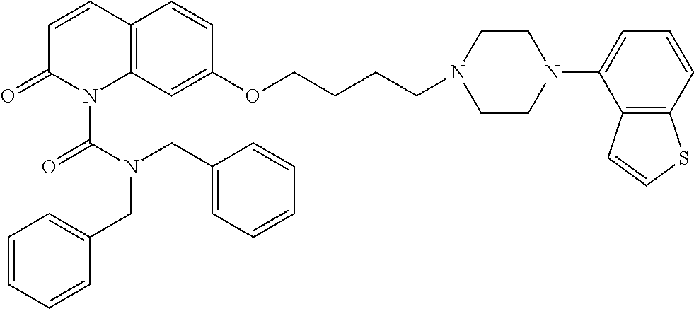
C12=C(C=C(OCCCCN3CCN(C4=CC=CC5=C4C=CS5)CC3)C=C1)N(C(=O)N(CC1=CC=CC=C1)CC1=CC=CC=C1)C(=O)C=C2
